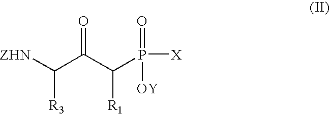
[ZHN]C(C(C(P([X])(=O)[OY])[R1])=O)[R3]
